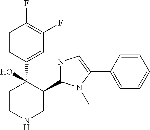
C1=CC(C2(O)CCNCC2C2=NC=C(C3=CC=CC=C3)N2C)=CC(F)=C1F
